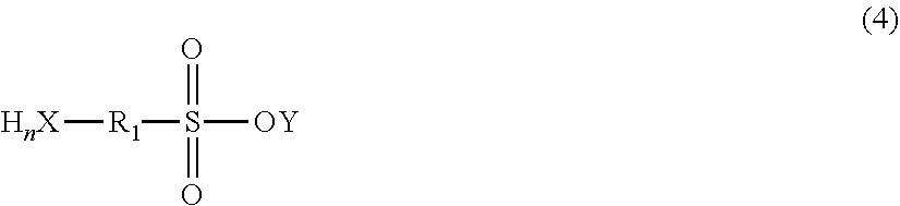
[HnX][R1]S(=O)(=O)[OY]
